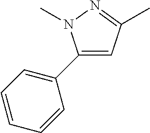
C1(C2=CC=CC=C2)=CC(C)=NN1C
